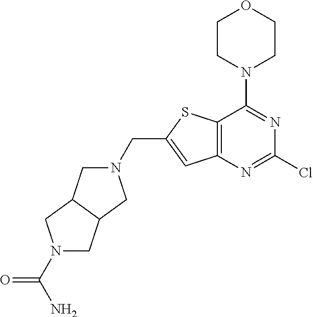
C12=C(N=C(Cl)N=C1N1CCOCC1)C=C(CN1CC3C(C1)CN(C(N)=O)C3)S2
